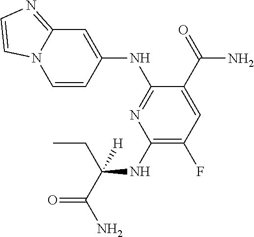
C1(NC(CC)(C(=O)N)[H])=C(F)C=C(C(=O)N)C(NC2=CC3=NC=CN3C=C2)=N1
